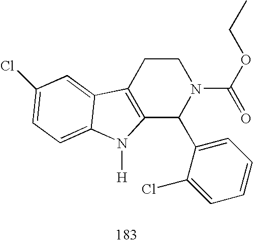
C12=C(CCN(C(=O)OCC)C1C1=CC=CC=C1Cl)C1=CC(Cl)=CC=C1N2[H]
